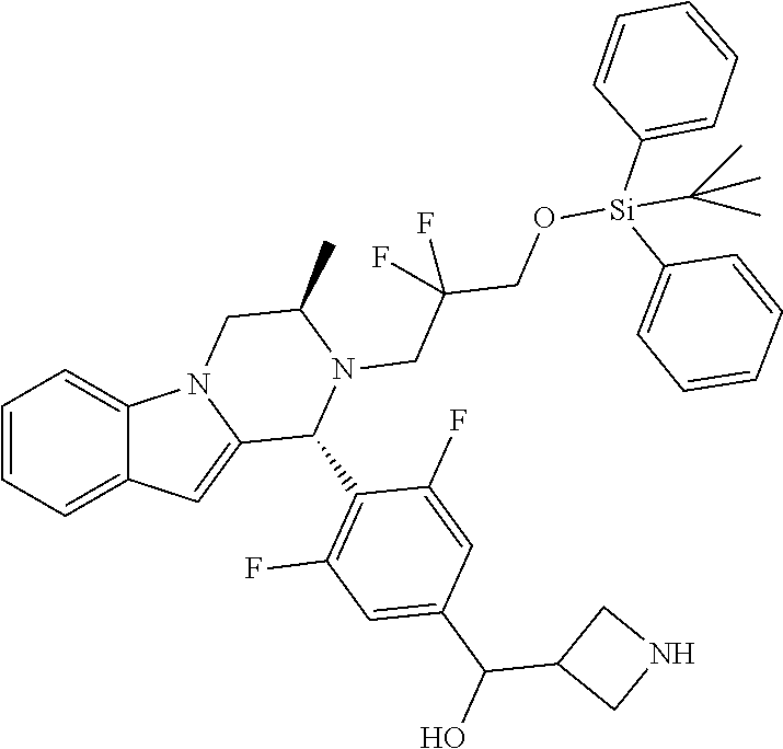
C1=CC=C2C(=C1)N1C(=C2)C(C2=C(F)C=C(C(O)C3CNC3)C=C2F)N(CC(CO[Si](C2=CC=CC=C2)(C2=CC=CC=C2)C(C)(C)C)(F)F)C(C)C1
